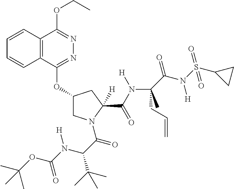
C12=C(C(OC3CN(C(C(N(C(OC(C)(C)C)=O)[H])C(C)(C)C)=O)C(C(N(C(C(N(S(C4CC4)(=O)=O)[H])=O)(CC=C)C)[H])=O)([H])C3)=NN=C1OCC)C=CC=C2
